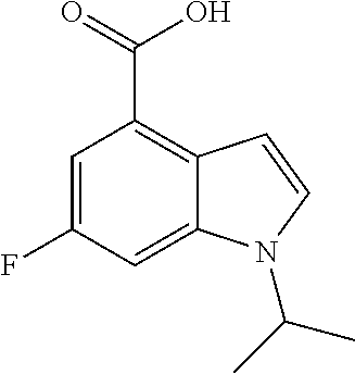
C1=C(F)C=C2C(=C1C(O)=O)C=CN2C(C)C
